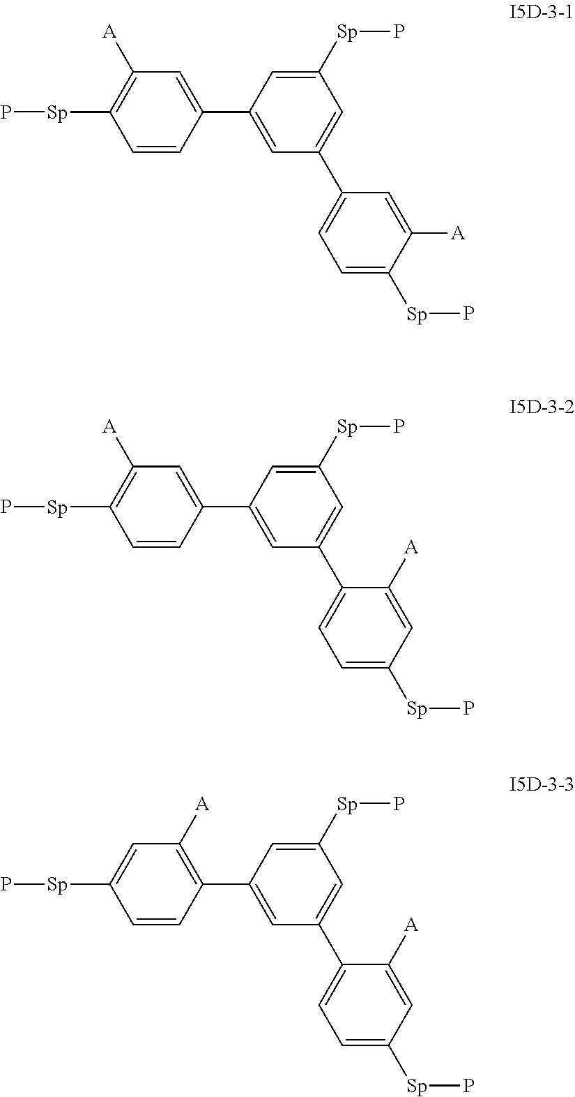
C1=C([Sp]P)C=C(C2=CC=C([Sp]P)C([A])=C2)C=C1C1=CC([A])=C([Sp]P)C=C1.C1=C([Sp]P)C=C(C2=CC=C([Sp]P)C=C2[A])C=C1C1=CC([A])=C([Sp]P)C=C1.C1=C([Sp]P)C=C(C2=CC=C([Sp]P)C=C2[A])C=C1C1=C([A])C=C([Sp]P)C=C1
